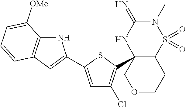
C12S(=O)(=O)N(C)C(=N)NC1(C1=C(Cl)C=C(C3=CC4=C(N3)C([OMe])=CC=C4)S1)COCC2
